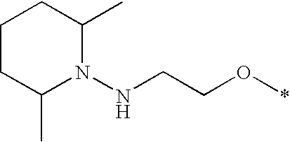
C1CC(C)N(NCCO*)C(C)C1
